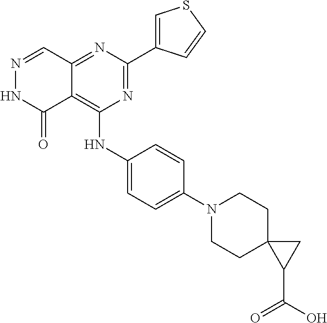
N1=CC2=NC(C3=CSC=C3)=NC(NC3=CC=C(N4CCC5(CC4)C(C(=O)O)C5)C=C3)=C2C(=O)N1
